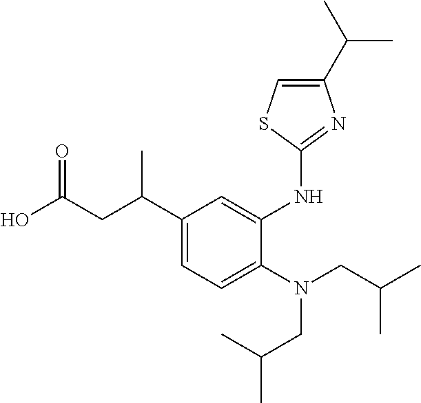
OC(CC(C1=CC=C(N(CC(C)C)CC(C)C)C(NC2=NC(C(C)C)=CS2)=C1)C)=O
